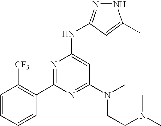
C1=CC=CC(C2=NC(NC3=NNC(C)=C3)=CC(N(CCN(C)C)C)=N2)=C1[CF3]
